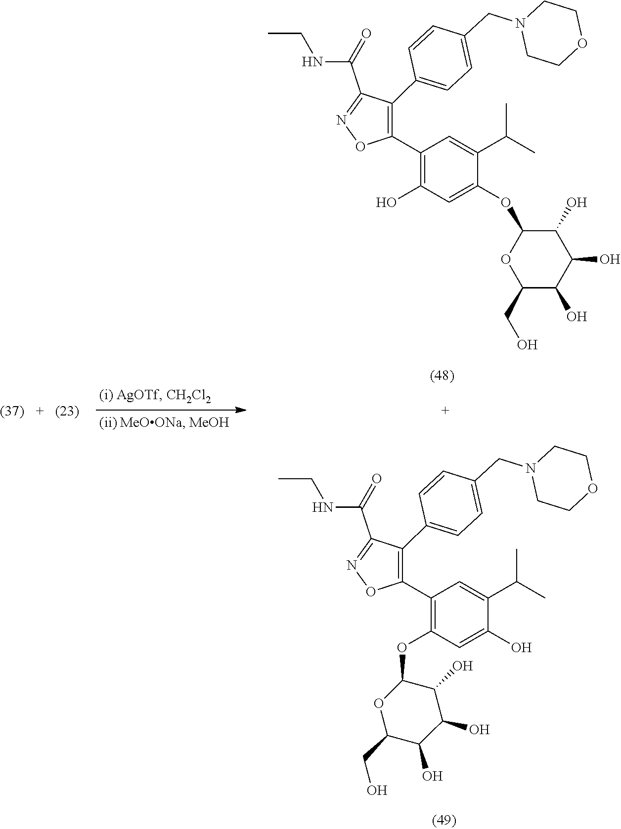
OC1=CC(OC2C(O)C(O)C(O)C(CO)O2)=C(C2=C(C3=CC=C(CN4CCOCC4)C=C3)C(C(NCC)=O)=NO2)C=C1C(C)C.C1(O)C(OC2=CC(O)=C(C3=C(C4=CC=C(CN5CCOCC5)C=C4)C(C(NCC)=O)=NO3)C=C2C(C)C)OC(CO)C(O)C1O
